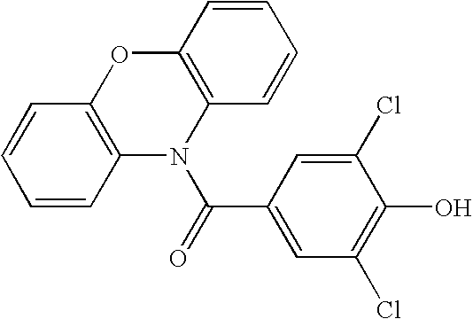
C1=CC2=C(C=C1)OC1=C(N2C(=O)C2=CC(Cl)=C(O)C(Cl)=C2)C=CC=C1
